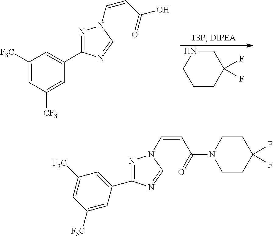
C1CC(F)(F)CNC1.C1([F3C])=CC([CF3])=CC(C2=NN(C=CC(O)=O)C=N2)=C1.C1(C2=CC([F3C])=CC([F3C])=C2)=NN(C=CC(N2CCC(F)(F)CC2)=O)C=N1
